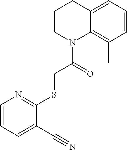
C1CN(C(=O)CSC2=NC=CC=C2C#N)C2=C(C)C=CC=C2C1
